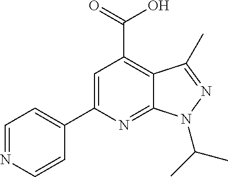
C1(C2=CC(C(=O)O)=C3C(=N2)N(C(C)C)N=C3C)=CC=NC=C1
